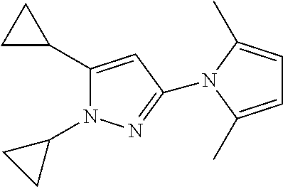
C1(C2CC2)=CC(N2C(C)=CC=C2C)=NN1C1CC1
